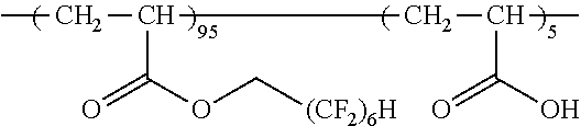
CCC(CC(C)C(O)=O)C(OC[(CF2)6H])=O
